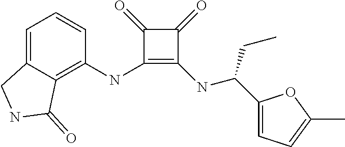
C1(NC2=C3C(=CC=C2)CNC3=O)=C(NC(C2=CC=C(C)O2)CC)C(=O)C1=O
